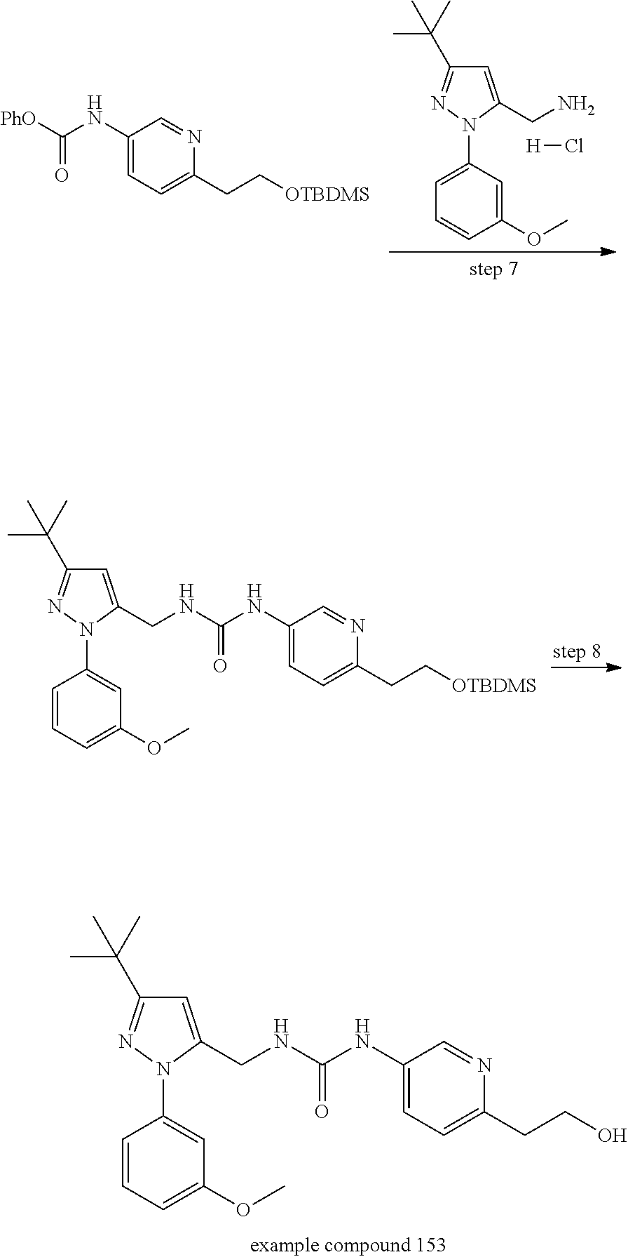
[H]Cl.C1=CC(OC)=CC(N2N=C(C(C)(C)C)C=C2CN)=C1.[PhO]C(NC1=CC=C(CC[OTBDMS])N=C1)=O.C1=CC(N2N=C(C(C)(C)C)C=C2CNC(NC2=CC=C(CC[OTBDMS])N=C2)=O)=CC(OC)=C1.C1=CC(N2N=C(C(C)(C)C)C=C2CNC(NC2=CC=C(CCO)N=C2)=O)=CC(OC)=C1
